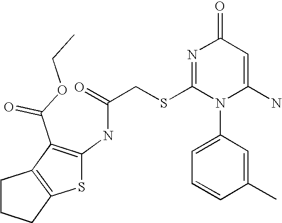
C1CCC2=C1C(C(OCC)=O)=C(NC(CSC1=NC(=O)C=C(N)N1C1=CC=CC(C)=C1)=O)S2
